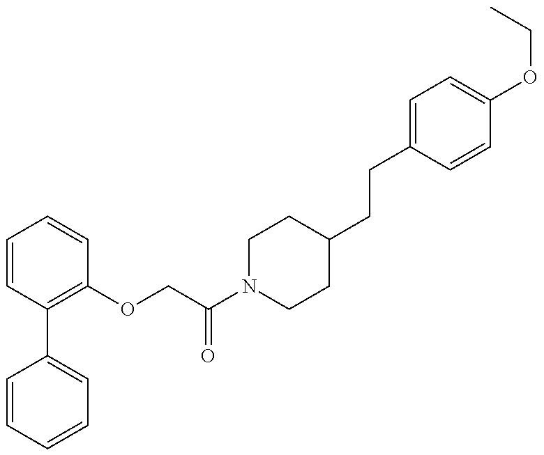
C1=CC=CC=C1C1=C(OCC(N2CCC(CCC3=CC=C(OCC)C=C3)CC2)=O)C=CC=C1
